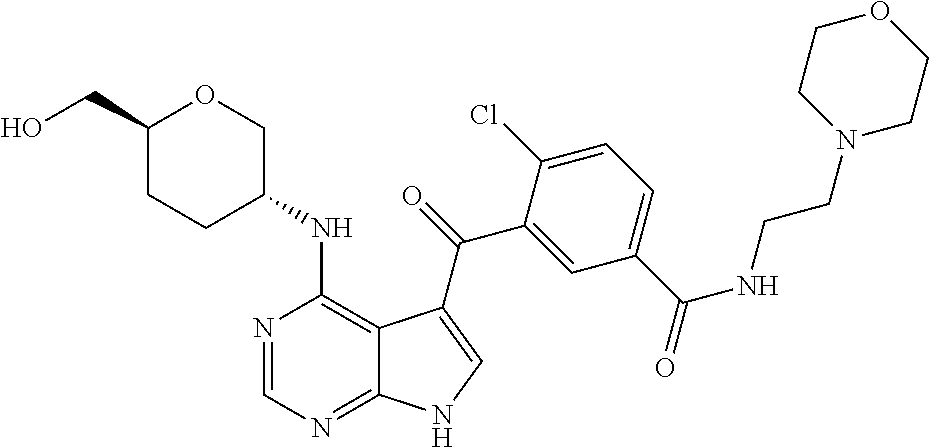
C1=C(C(NCCN2CCOCC2)=O)C=C(C(=O)C2=CNC3=NC=NC(NC4COC(CO)CC4)=C32)C(Cl)=C1
